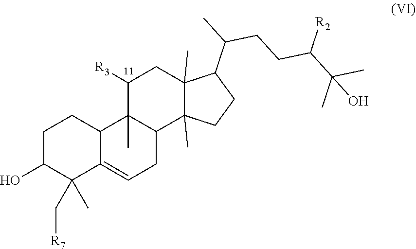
C1C=C2C(C)(C[R7])C(O)CCC2C2(C)C1C1(C)C(C)(CC2[R3])C(C(C)CCC([R2])C(C)(O)C)CC1
